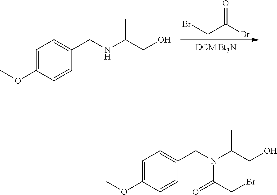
C1=C(OC)C=CC(CNC(CO)C)=C1.BrCC(Br)=O.C1=C(OC)C=CC(CN(C(CO)C)C(CBr)=O)=C1
